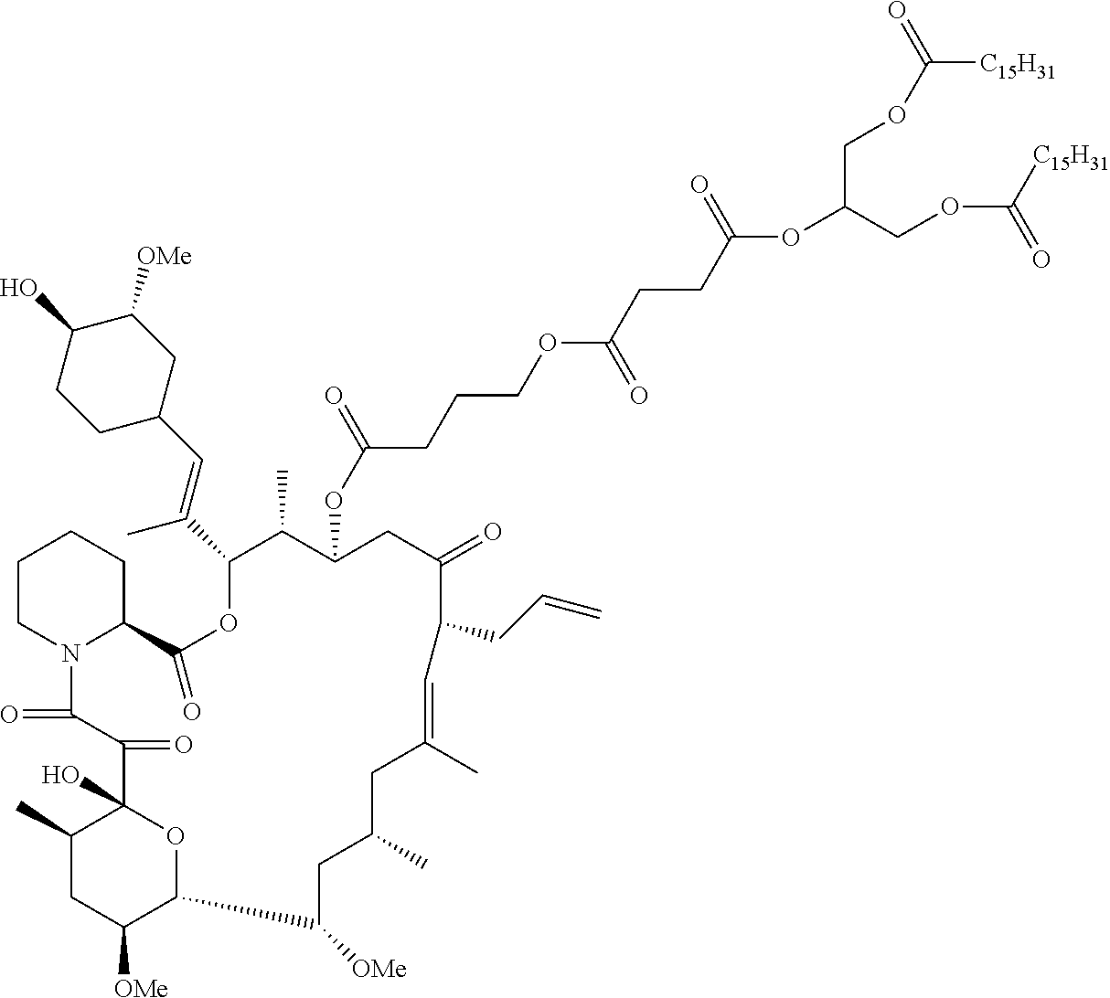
C1CN2C(CC1)C(=O)OC(C(=CC1CCC(O)C([OMe])C1)C)C(C)C(OC(=O)CCCOC(CCC(OC(COC([C15H31])=O)COC([C15H31])=O)=O)=O)CC(=O)C(CC=C)C=C(C)CC(C)CC([OMe])C1C([OMe])CC(C)C(O)(C(=O)C2=O)O1
